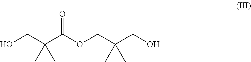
OCC(C(OCC(CO)(C)C)=O)(C)C
